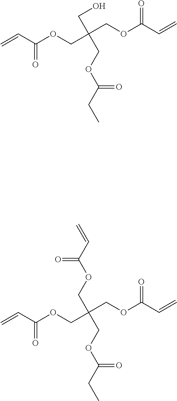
C=CC(=O)OCC(CO)(COC(C=C)=O)COC(CC)=O.C=CC(=O)OCC(COC(C=C)=O)(COC(C=C)=O)COC(CC)=O
